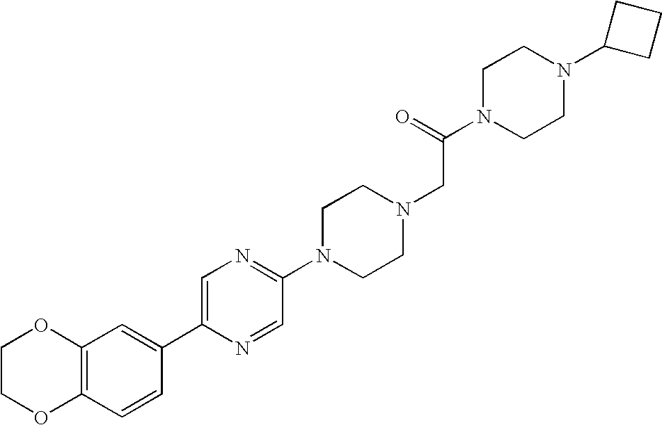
C12=C(C=CC(C3=CN=C(N4CCN(CC(N5CCN(C6CCC6)CC5)=O)CC4)C=N3)=C1)OCCO2
